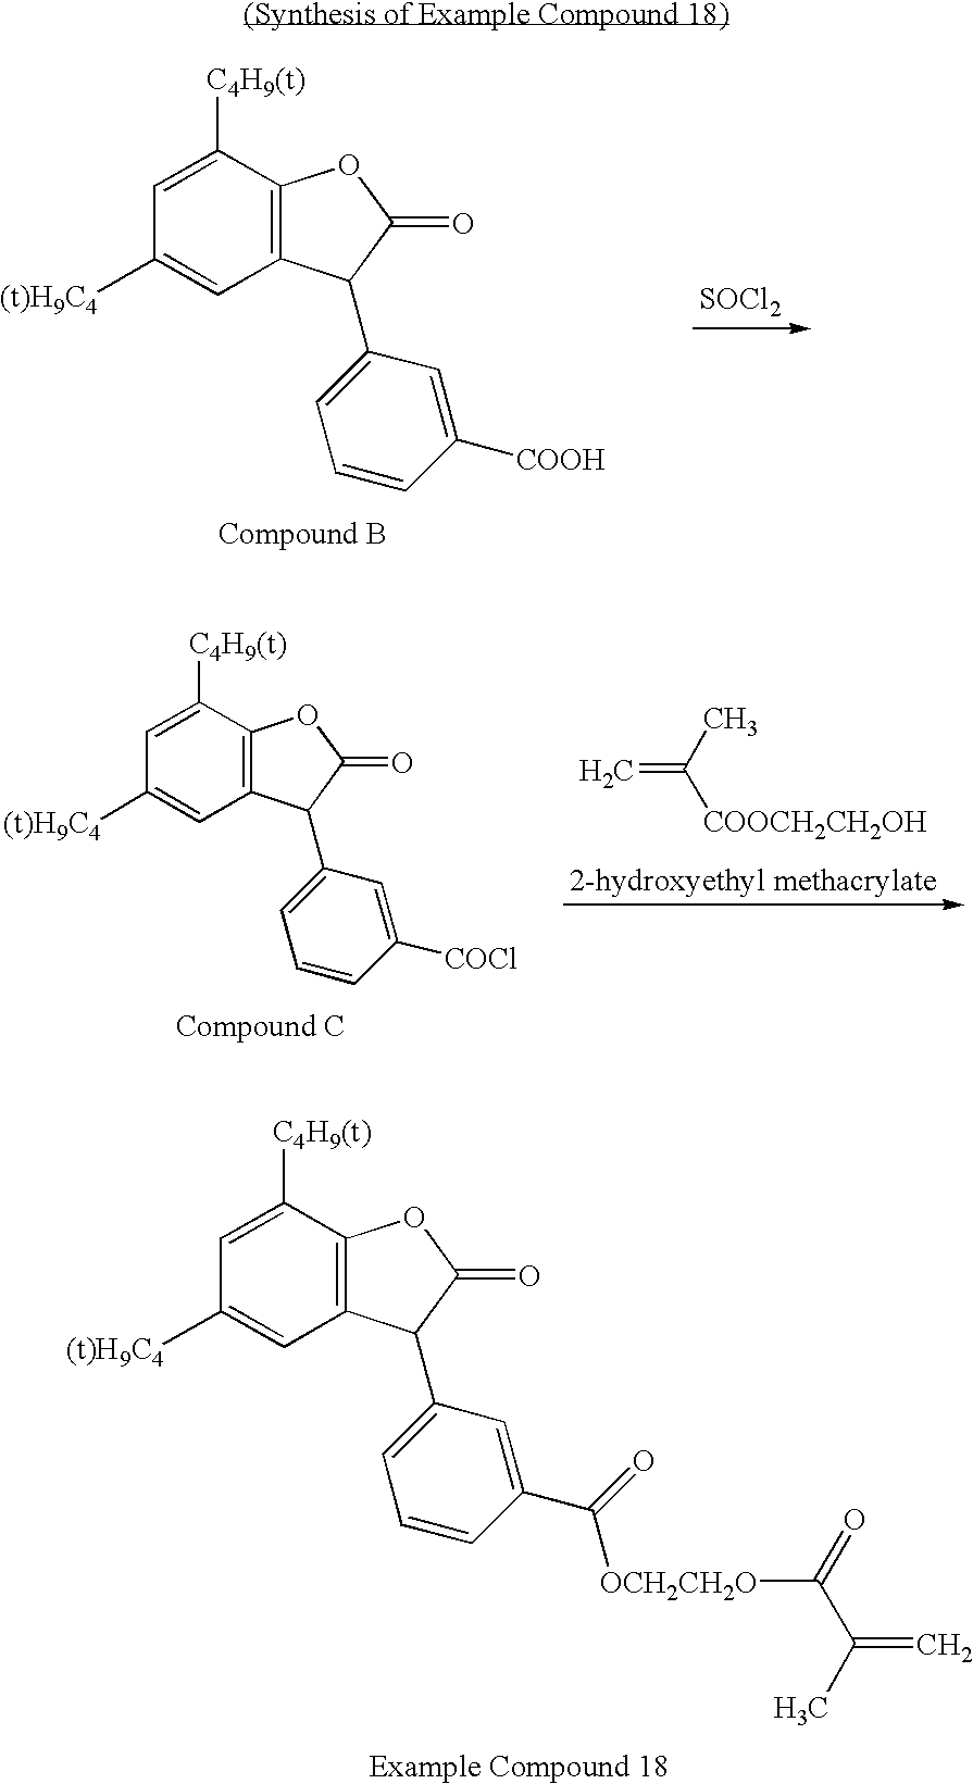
C1([(t)H9C4])=CC2=C(C([C4H9(t)])=C1)OC(=O)C2C1=CC=CC(C(=O)[OCH2CH2O]C(=O)C(=C)C)=C1.[SOCl2].C1([(t)H9C4])=CC2=C(C([C4H9(t)])=C1)OC(=O)C2C1=CC=CC([COOH])=C1.C=C(C)[COOCH2CH2OH].C1([(t)H9C4])=CC2=C(C([C4H9(t)])=C1)OC(=O)C2C1=CC=CC([COCl])=C1
